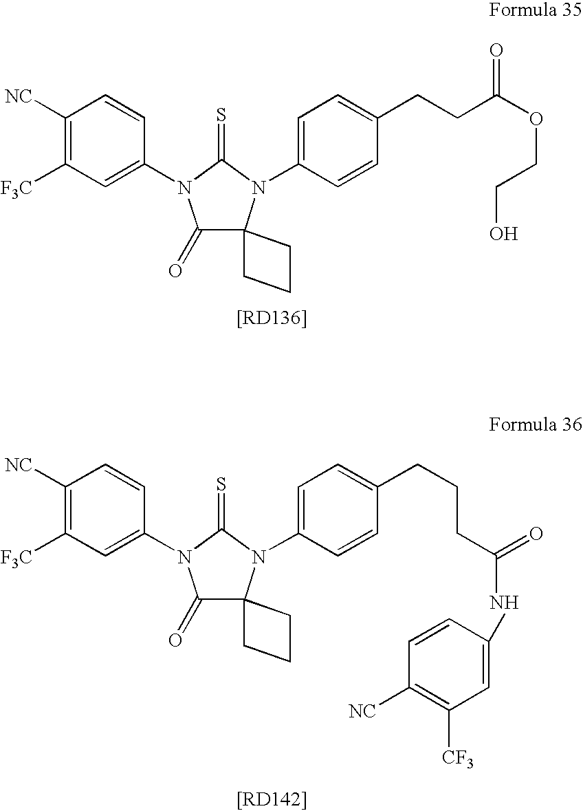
C1([NC])=C([F3C])C=C(N2C(=O)C3(N(C4=CC=C(CCC(OCCO)=O)C=C4)C2=S)CCC3)C=C1.C1([NC])=C([F3C])C=C(N2C(=O)C3(N(C4=CC=C(CCCC(=O)NC5=CC([CF3])=C([NC])C=C5)C=C4)C2=S)CCC3)C=C1
